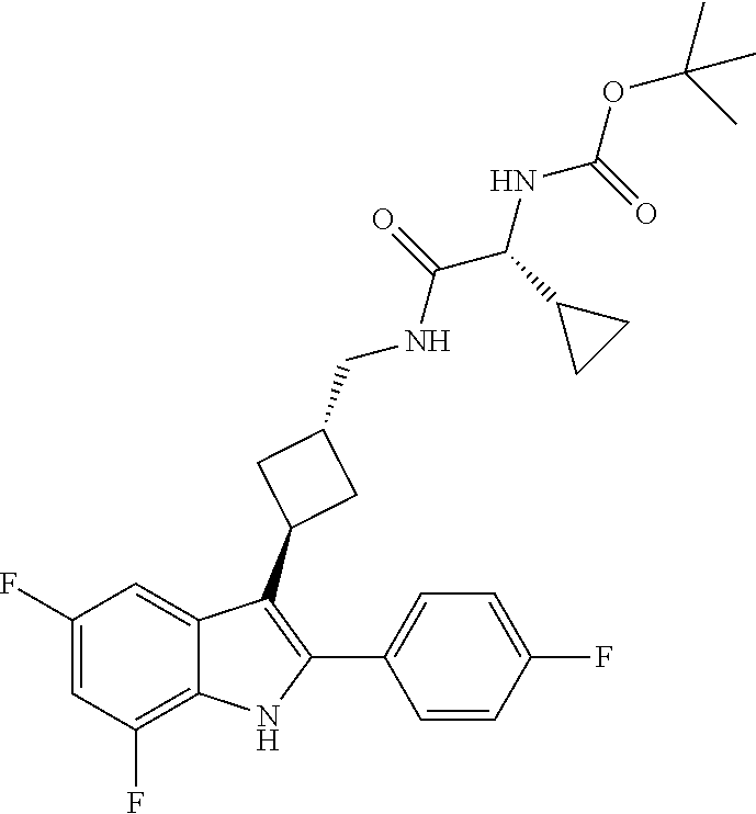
C1(CNC(=O)C(NC(OC(C)(C)C)=O)C2CC2)CC(C2=C(C3=CC=C(F)C=C3)NC3=C(F)C=C(F)C=C32)C1
